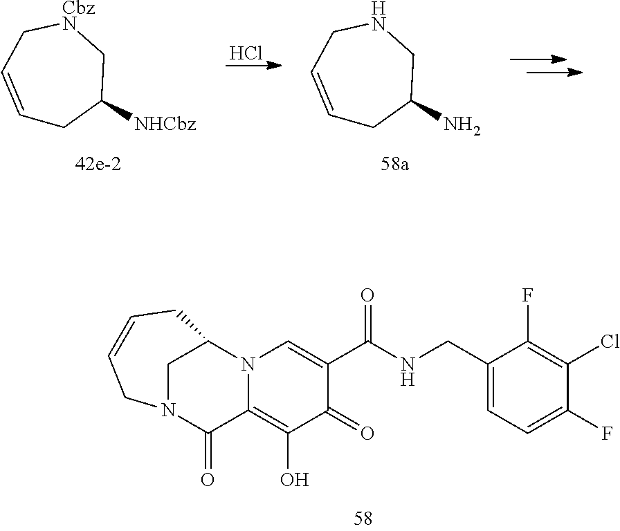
C1=CCNCC(N)C1.Cl.C1=CC[CbzN]CC([NHCbz])C1.C1(CNC(C2=CN3C(=C(O)C2=O)C(=O)N2CC3CC=CC2)=O)=CC=C(F)C(Cl)=C1F
